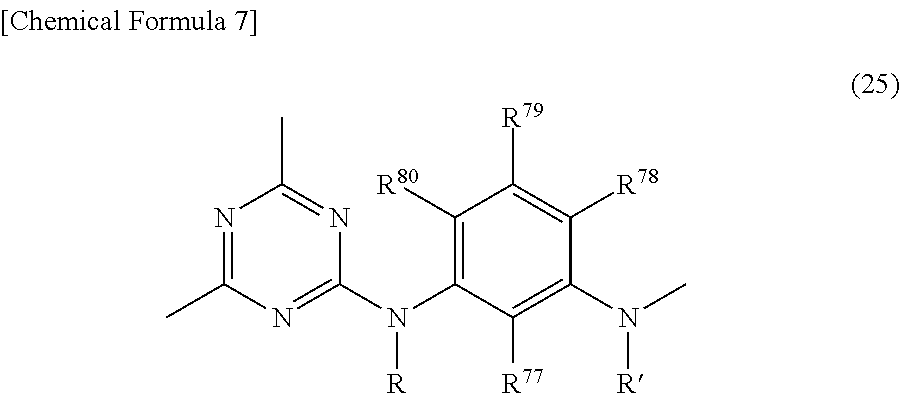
N1=C(C)N=C(N(C2=C([R80])C([R79])=C([R78])C(N(C)[R])=C2[R77])[R])N=C1C
